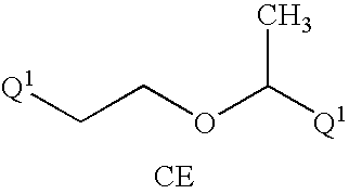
[Q1]CCOC([Q1])C
